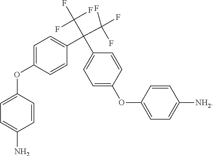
C1=CC(OC2=CC=C(C(C3=CC=C(OC4=CC=C([NH2])C=C4)C=C3)(C(F)(F)F)C(F)(F)F)C=C2)=CC=C1N
